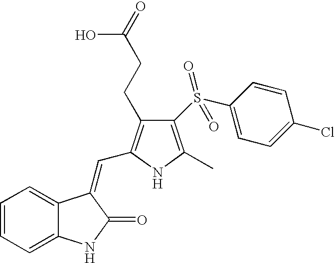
C1=CC=C2C(=C1)C(=CC1=C(CCC(=O)O)C(S(C3=CC=C(Cl)C=C3)(=O)=O)=C(C)N1)C(=O)N2
